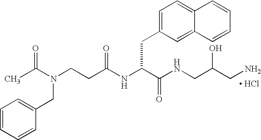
[ HCl].N(C(C(NCC(CN)O)=O)CC1=CC=C2C(=C1)C=CC=C2)C(CCN(C(C)=O)CC1=CC=CC=C1)=O
